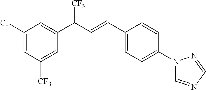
C1(C(C=CC2=CC=C(N3C=NC=N3)C=C2)[CF3])=CC(Cl)=CC([CF3])=C1
